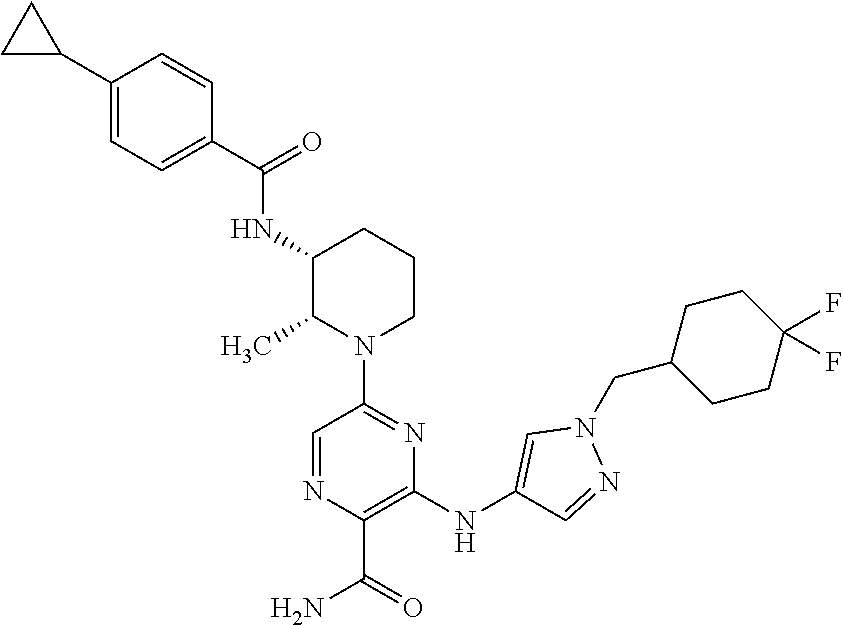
C1(C2CC2)=CC=C(C(=O)NC2C(C)N(C3=NC(NC4=CN(CC5CCC(F)(F)CC5)N=C4)=C(C(=O)N)N=C3)CCC2)C=C1
